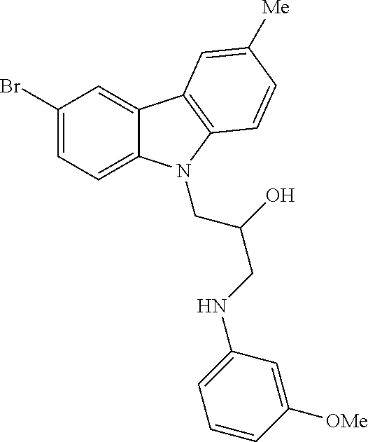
C1(Br)=CC=C2C(=C1)C1=C(N2CC(O)CNC2=CC=CC([OMe])=C2)C=CC([Me])=C1
